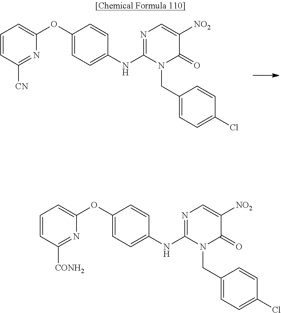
N1=C(NC2=CC=C(OC3=CC=CC([CN])=N3)C=C2)N(CC2=CC=C(Cl)C=C2)C(=O)C([NO2])=C1.N1=C(NC2=CC=C(OC3=CC=CC([CONH2])=N3)C=C2)N(CC2=CC=C(Cl)C=C2)C(=O)C([NO2])=C1
